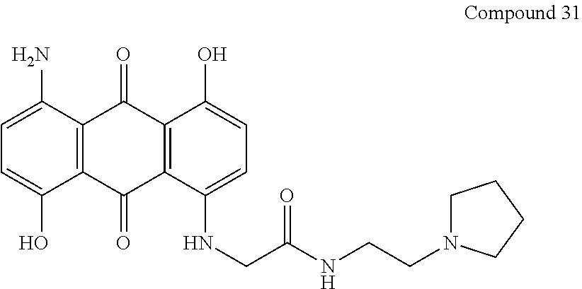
C1=C(N)C2=C(C(O)=C1)C(=O)C1=C(C2=O)C(O)=CC=C1NCC(=O)NCCN1CCCC1
